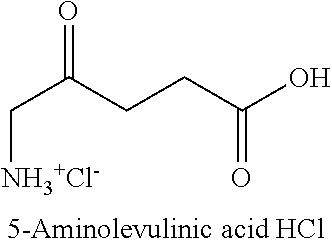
[NH3+Cl-]CC(CCC(O)=O)=O
